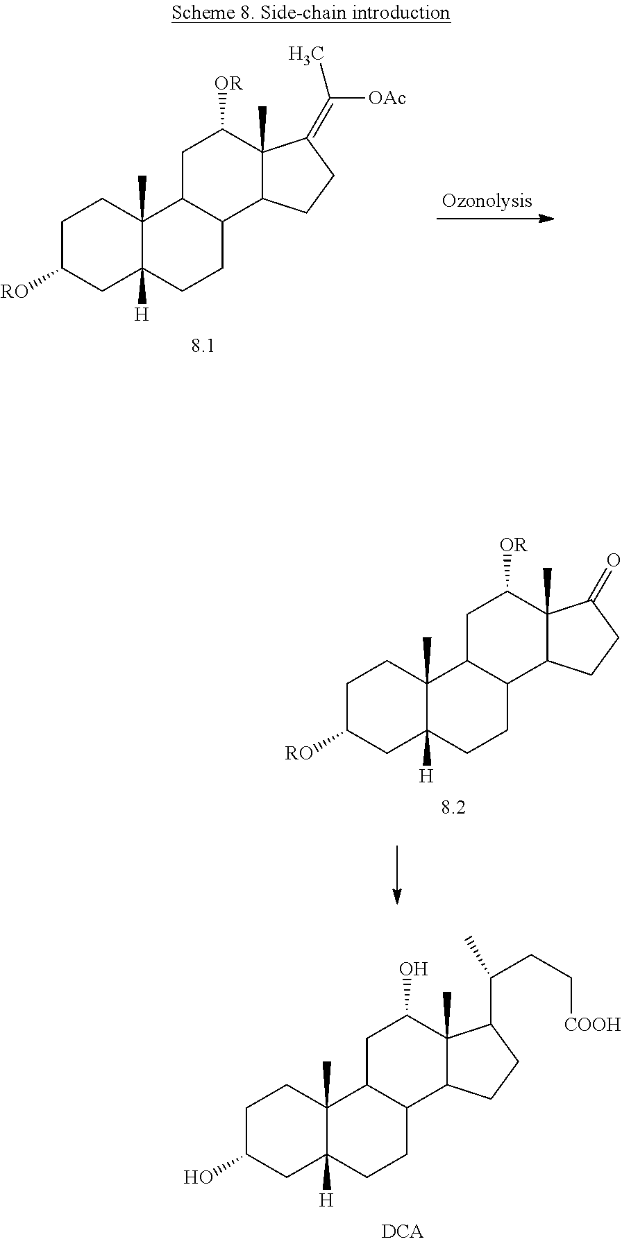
C1C([RO])CC2([H])C(C)(C1)C1C(CC2)C2C(C)(C([OR])C1)C(=C([OAc])C)CC2.C1C([RO])CC2([H])C(C)(C1)C1C(CC2)C2C(C)(C([OR])C1)C(=O)CC2.C1C(O)CC2([H])C(C)(C1)C1C(CC2)C2C(C)(C(O)C1)C(C(CC[COOH])C)CC2
